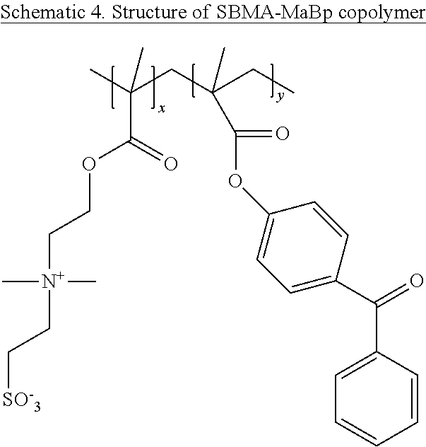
CC(CC(CC)(C)C(OC1=CC=C(C(=O)C2=CC=CC=C2)C=C1)=O)(C(=O)OCC[N+](CC[SO-3])(C)C)C
